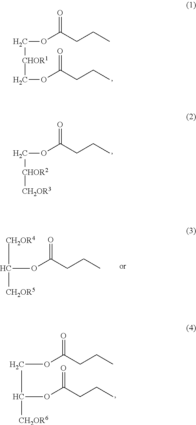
CCCC(OC[CHOR1]COC(CCC)=O)=O.CCCC(OC[CHOR2][CH2OR3])=O.C(C(OC(CCC)=O)[CH2OR6])OC(CCC)=O.[CH2OR4]C(OC(CCC)=O)[CH2OR5]
